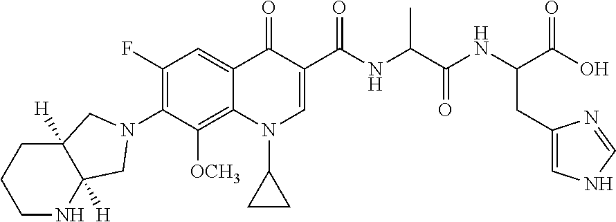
C1NC2([H])C([H])(CC1)CN(C1=C(F)C=C3C(=C1[OCH3])N(C1CC1)C=C(C(NC(C(NC(C(O)=O)CC1=CNC=N1)=O)C)=O)C3=O)C2
